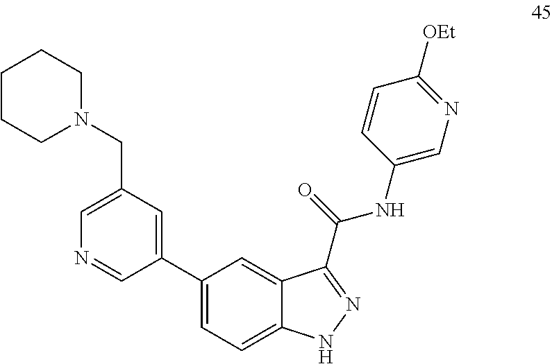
C1(C2=CC(CN3CCCCC3)=CN=C2)=CC=C2C(=C1)C(C(NC1=CN=C([OEt])C=C1)=O)=NN2
